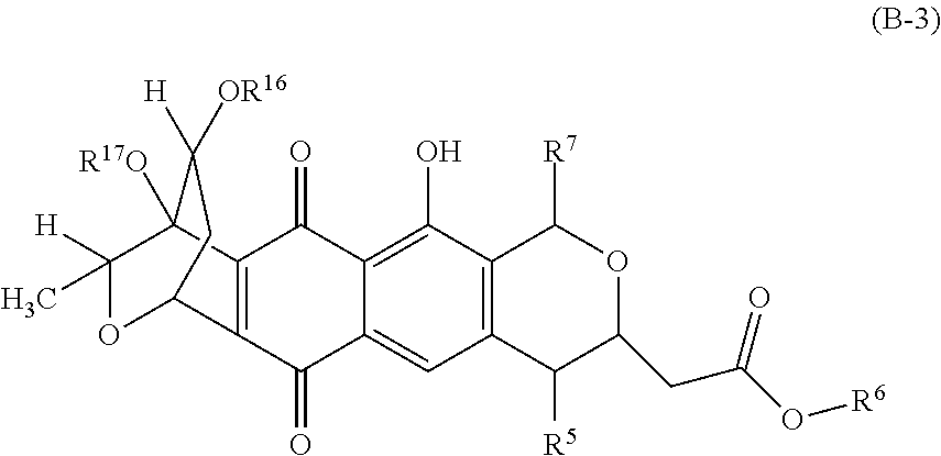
C12=C(C(=O)C3=CC4=C(C(O)=C3C1=O)C([R7])OC(CC(=O)O[R6])C4[R5])C1OC([H])(C)C2([R17O])C([OR16])([H])C1
